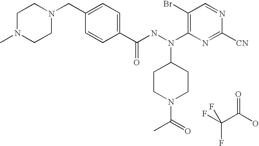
FC(C(O)=O)(F)F.C1N(C)CCN(CC2=CC=C(C(NN(C3=C(Br)C=NC([CN])=N3)C3CCN(C(=O)C)CC3)=O)C=C2)C1
